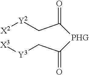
[PHG](C(=O)C[Y2][X2])C(=O)C[Y3][X3]
